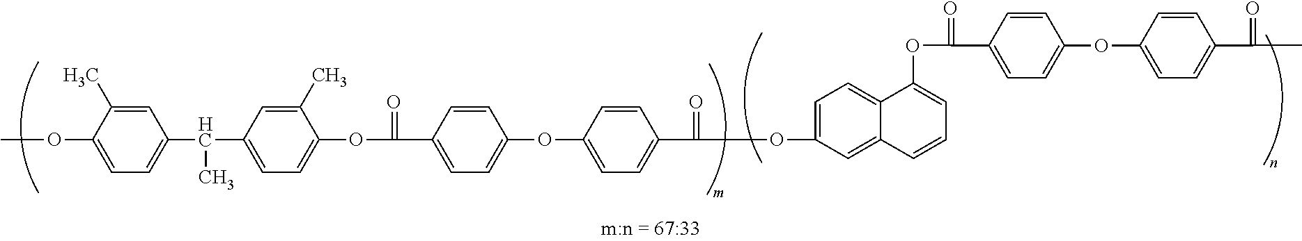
COC1=CC=C(C(C2=CC=C(OC(=O)C3=CC=C(OC4=CC=C(C(=O)OC5=CC=C6C(=C5)C=CC=C6OC(=O)C5=CC=C(OC6=CC=C(C(=O)C)C=C6)C=C5)C=C4)C=C3)C(C)=C2)C)C=C1C
